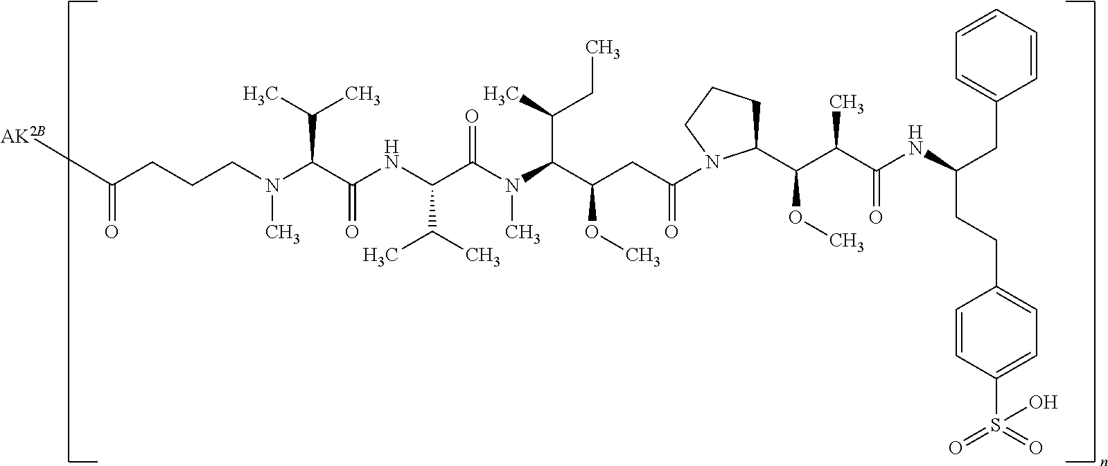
C1(C(OC)C(C(=O)NC(CCC2=CC=C(S(=O)(=O)O)C=C2)CC2=CC=CC=C2)C)CCCN1C(CC(C(N(C(C(NC(C(N(CCCC([AK2B])=O)C)C(C)C)=O)C(C)C)=O)C)C(CC)C)OC)=O
